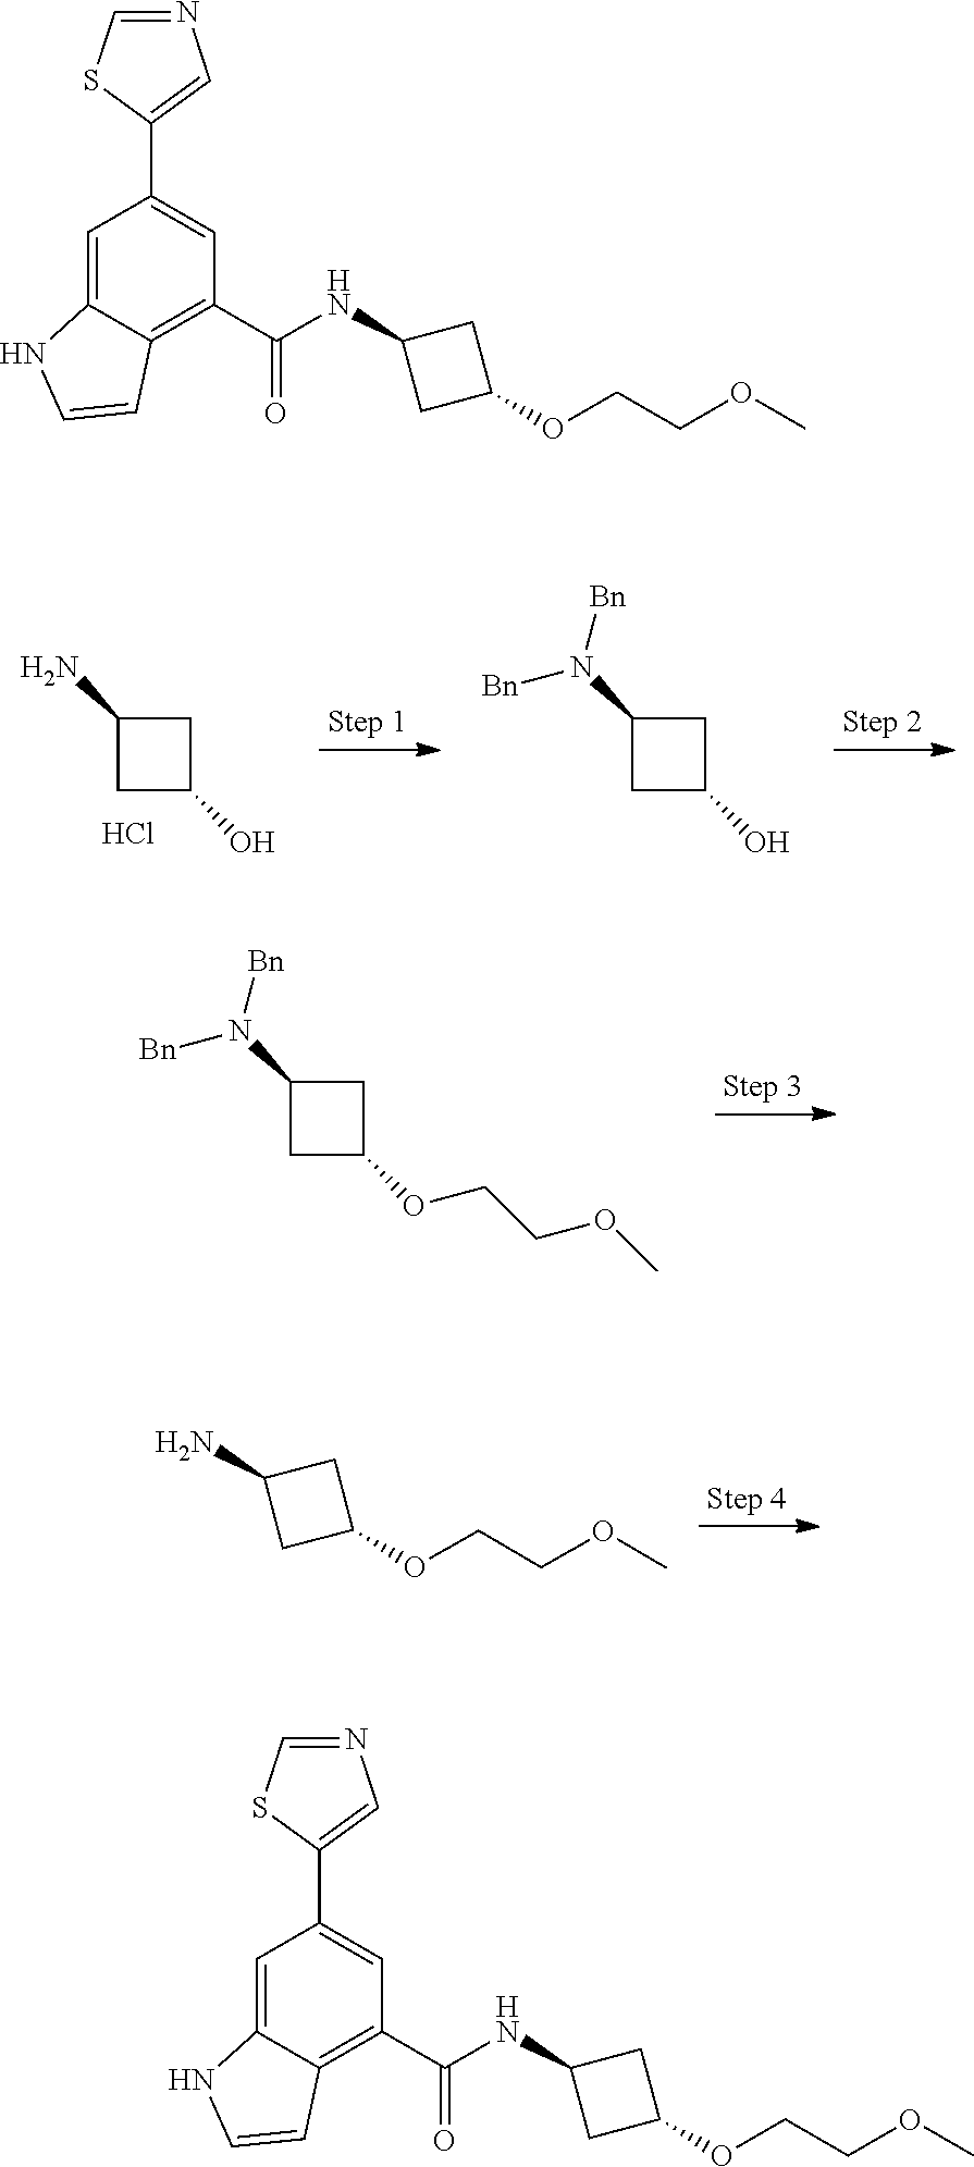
C1(N)CC(O)C1.Cl.C1(N([Bn])[Bn])CC(O)C1.C1(N([Bn])[Bn])CC(OCCOC)C1.C1(N)CC(OCCOC)C1.C1(C2=CN=CS2)=CC(C(=O)NC2CC(OCCOC)C2)=C2C(=C1)NC=C2.C1(C2=CN=CS2)=CC(C(=O)NC2CC(OCCOC)C2)=C2C(=C1)NC=C2
